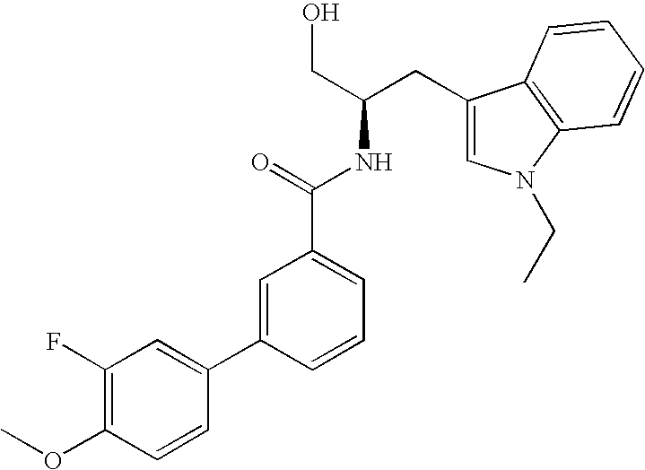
C(O)C(NC(=O)C1=CC=CC(C2=CC(F)=C(OC)C=C2)=C1)CC1=CN(CC)C2=C1C=CC=C2
